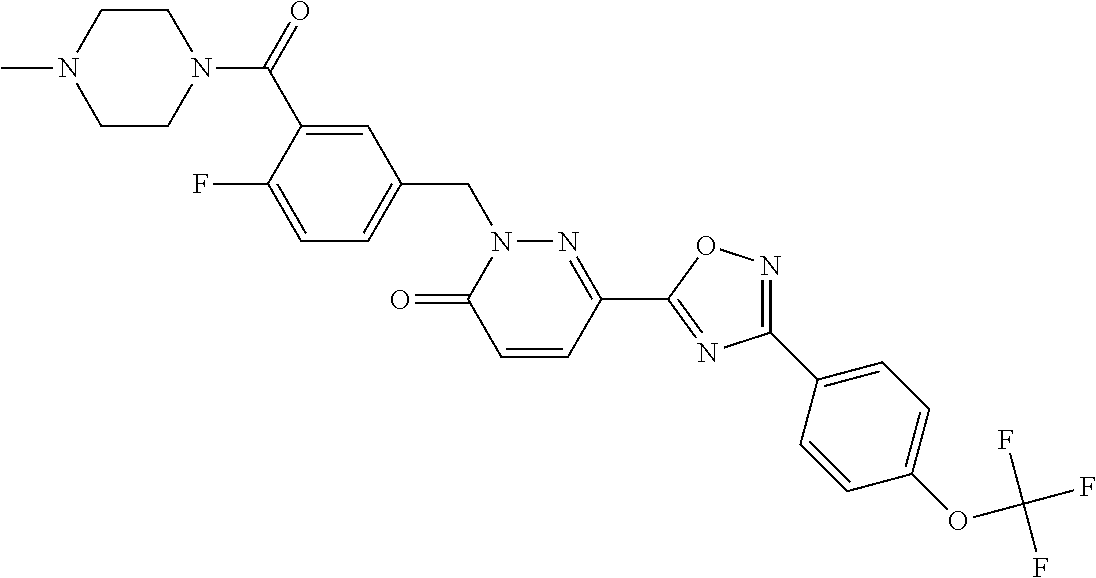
C1=C(F)C(C(N2CCN(C)CC2)=O)=CC(CN2C(=O)C=CC(C3=NC(C4=CC=C(OC(F)(F)F)C=C4)=NO3)=N2)=C1
